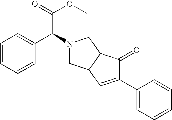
C(C(N1CC2C(C1)C(=O)C(C1=CC=CC=C1)=C2)C1=CC=CC=C1)(=O)OC
